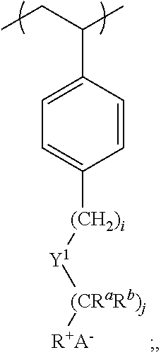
C1=C(C(CC)C)C=CC([(CH2)i][Y1][(CRaRb)j][R+A-])=C1
